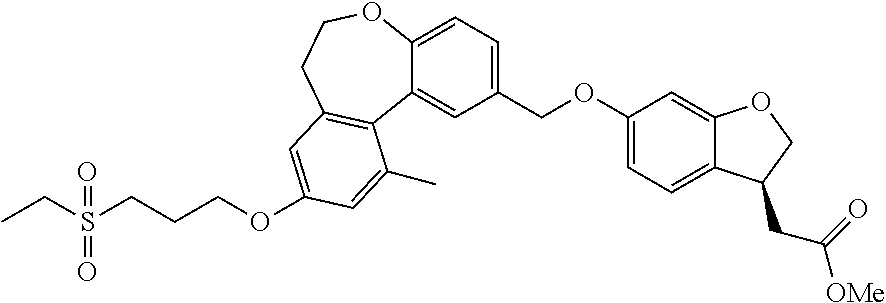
C1(COC2=CC=C3C(=C2)OCC3CC(=O)[OMe])=CC=C2C(=C1)C1=C(CCO2)C=C(OCCCS(=O)(CC)=O)C=C1C
